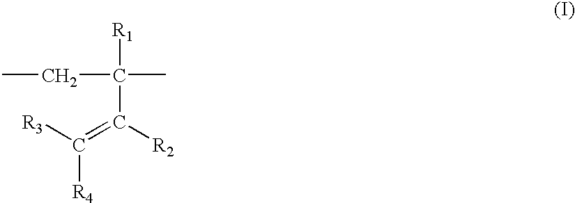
[R3]C(=C([R2])C(C)([R1])CC)[R4]
